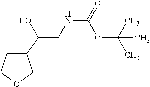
C1(C(CNC(OC(C)(C)C)=O)O)CCOC1
